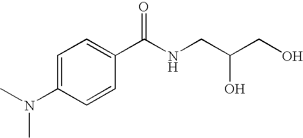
C1=C(N(C)C)C=CC(C(NCC(CO)O)=O)=C1
